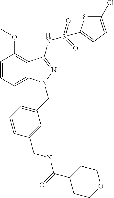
C1=CC=C2C(=C1OC)C(NS(=O)(=O)C1=CC=C(Cl)S1)=NN2CC1=CC=CC(CNC(=O)C2CCOCC2)=C1
